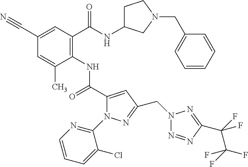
C1(C#N)=CC(C(=O)NC2CCN(CC3=CC=CC=C3)C2)=C(NC(=O)C2=CC(CN3N=NC(C(C(F)(F)F)(F)F)=N3)=NN2C2=NC=CC=C2Cl)C(C)=C1
